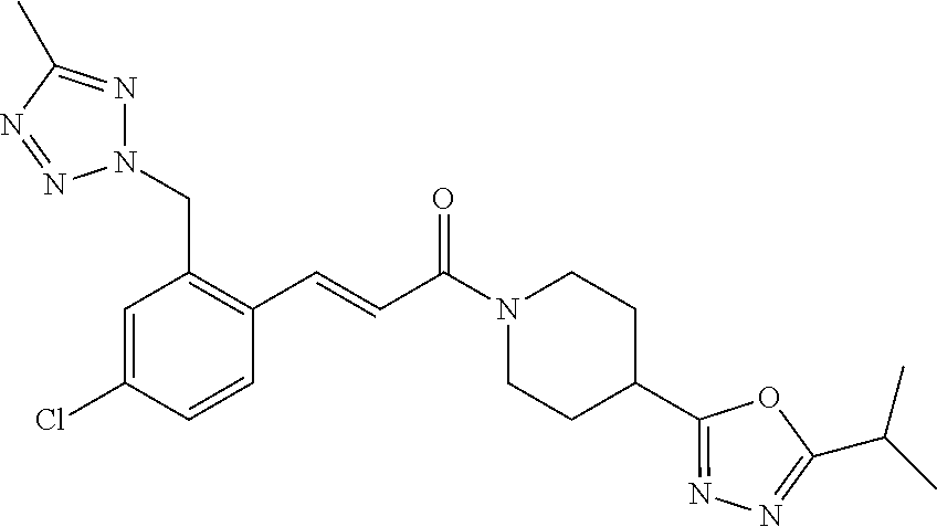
N1(CC2=C(C=CC(N3CCC(C4=NN=C(C(C)C)O4)CC3)=O)C=CC(Cl)=C2)N=C(C)N=N1
